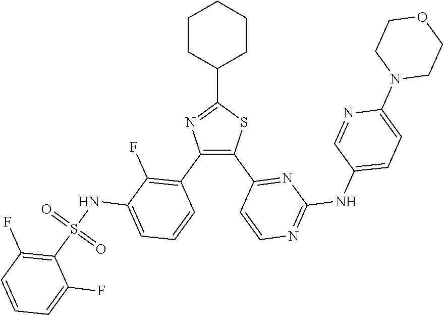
C1(C2CCCCC2)=NC(C2=C(F)C(NS(C3=C(F)C=CC=C3F)(=O)=O)=CC=C2)=C(C2=NC(NC3=CC=C(N4CCOCC4)N=C3)=NC=C2)S1
